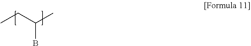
CCC(C)B
